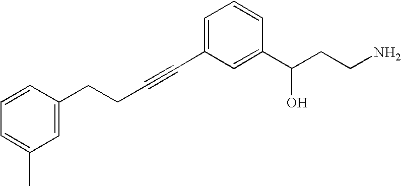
C(#CC1=CC=CC(C(CCN)O)=C1)CCC1=CC(C)=CC=C1
